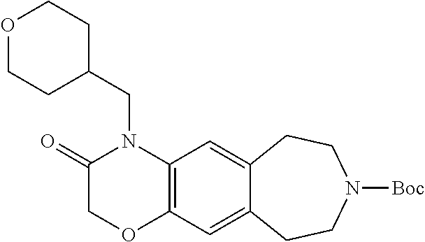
C12=C(C=C3C(=C1)CCN([Boc])CC3)OCC(=O)N2CC1CCOCC1
